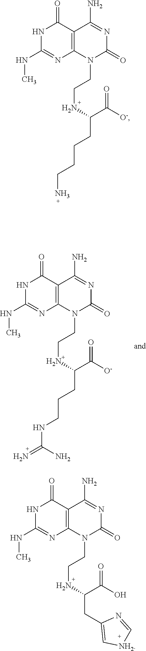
N=C(NCCCC(NCCN1C(=O)N=C(N)C2=C1N=C(NC)NC2=O)C(=O)[O-])N.N1(CCNC(CCCCN)C(=O)[O-])C(=O)N=C(N)C2=C1N=C(NC)NC2=O.N1=C[NH2]C=C1CC(NCCN1C(=O)N=C(N)C2=C1N=C(NC)NC2=O)C(=O)O
